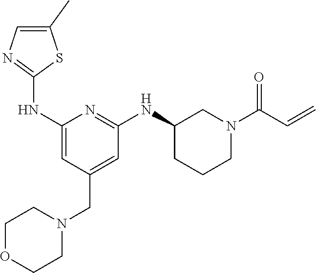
C1(C)=CN=C(NC2=CC(CN3CCOCC3)=CC(NC3CCCN(C(=O)C=C)C3)=N2)S1
